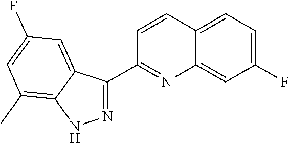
C1(F)=CC=C2C(=C1)N=C(C1=NNC3=C(C)C=C(F)C=C13)C=C2
